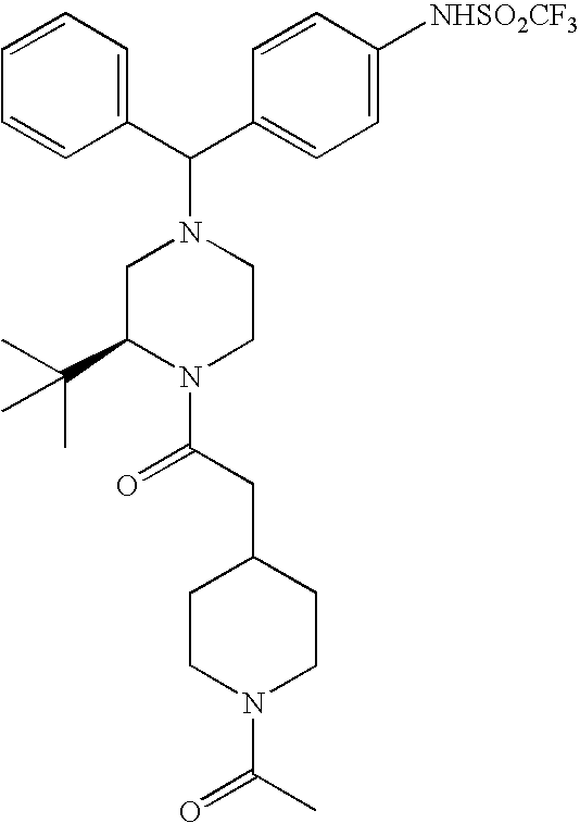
C1=CC=CC(C(C2=CC=C([NHSO2CF3])C=C2)N2CC(C(C)(C)C)N(C(CC3CCN(C(C)=O)CC3)=O)CC2)=C1
